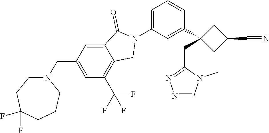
N1(C2=CC=CC(C3(CC4=NN=CN4C)CC(C#N)C3)=C2)C(=O)C2=CC(CN3CCC(F)(F)CCC3)=CC(C(F)(F)F)=C2C1
